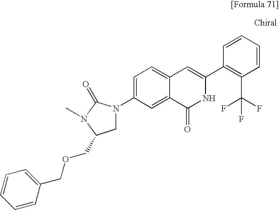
C1=CC=CC(C2=CC3=CC=C(N4CC(COCC5=CC=CC=C5)N(C)C4=O)C=C3C(=O)N2)=C1C(F)(F)F
